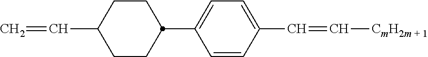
C1CC(C2=CC=C(C=C[CmH2m + 1])C=C2)CCC1C=C
